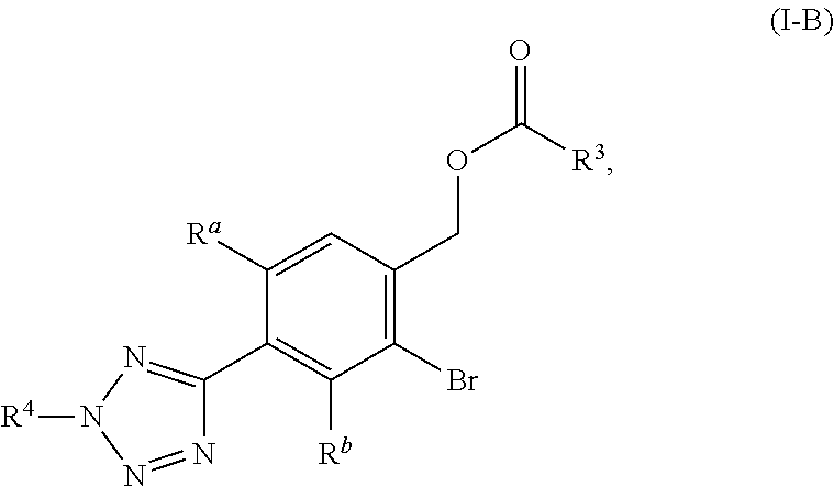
N1=NN([R4])N=C1C1=C([Rb])C(Br)=C(COC(=O)[R3])C=C1[Ra]
